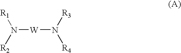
N([W]N([R4])[R3])([R1])[R2]
